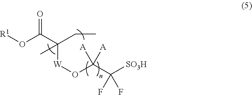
[R1]OC(C(CC)([W]OC(C([SO3H])(F)F)([A])[A])C)=O
